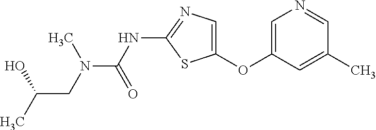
C1=C(OC2=CN=C(NC(=O)N(CC(C)O)C)S2)C=C(C)C=N1
